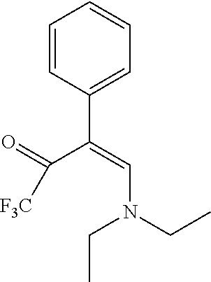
C1=CC(C(=CN(CC)CC)C(=O)[F3C])=CC=C1
